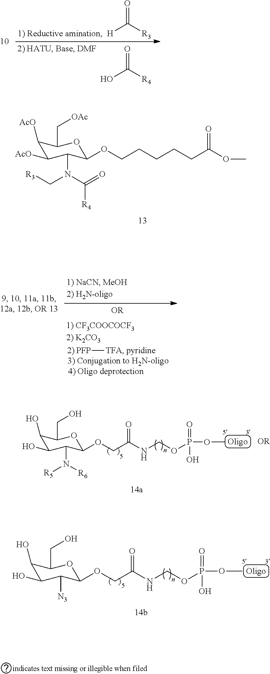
C1([AcO])C([AcO])C(N(C[R3])C(=O)[R4])C(OCCCCCC(=O)OC)OC1C[OAc].C1(O)C(O)C([N3])C(OCC(NCOP(OC)(=O)O)=O)OC1CO.[H]C([R3])=O.OC([R4])=O.[PFP][TFA].C1(O)C(O)C(N([R6])[R5])C(OCC(NCOP(OC)(=O)O)=O)OC1CO
